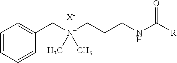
C1=CC=CC(C[N+](CCCNC([R])=O)(C)C)=C1.[X-]
